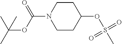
C1CC(OS(C)(=O)=O)CCN1C(OC(C)(C)C)=O
